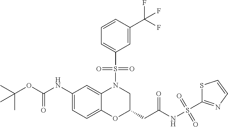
C1(NC(OC(C)(C)C)=O)=CC=C2C(=C1)N(S(C1=CC=CC(C(F)(F)F)=C1)(=O)=O)CC(CC(NS(=O)(=O)C1=NC=CS1)=O)O2
